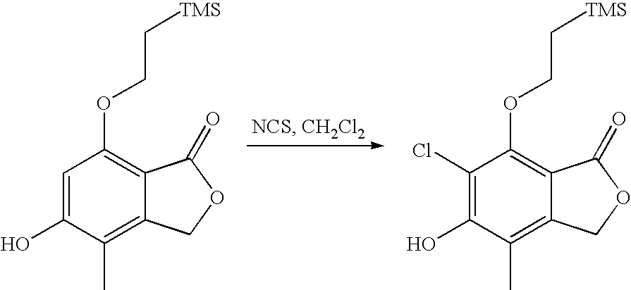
C1=C(O)C(C)=C2C(=C1OCC[TMS])C(=O)OC2.C1(Cl)=C(O)C(C)=C2C(=C1OCC[TMS])C(=O)OC2
